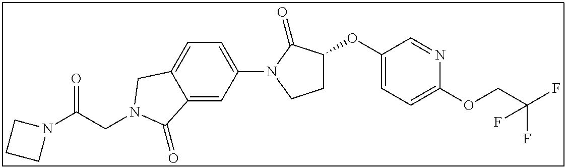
C(CN1CC2=CC=C(N3C(=O)C(OC4=CC=C(OCC(F)(F)F)N=C4)CC3)C=C2C1=O)(N1CCC1)=O
